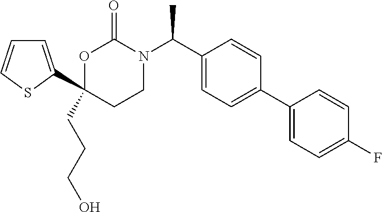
C1(CCCO)(C2=CC=CS2)CCN(C(C2=CC=C(C3=CC=C(F)C=C3)C=C2)C)C(=O)O1
